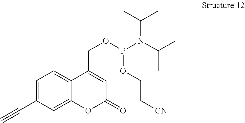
C1=C(C#C)C=C2C(=C1)C(COP(OCC[CN])N(C(C)C)C(C)C)=CC(=O)O2
